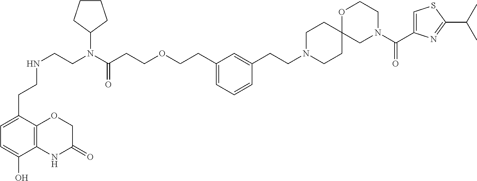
C1CC2(CCN1CCC1=CC(CCOCCC(N(CCNCCC3=CC=C(O)C4=C3OCC(=O)N4)C3CCCC3)=O)=CC=C1)CN(C(C1=CSC(C(C)C)=N1)=O)CCO2
